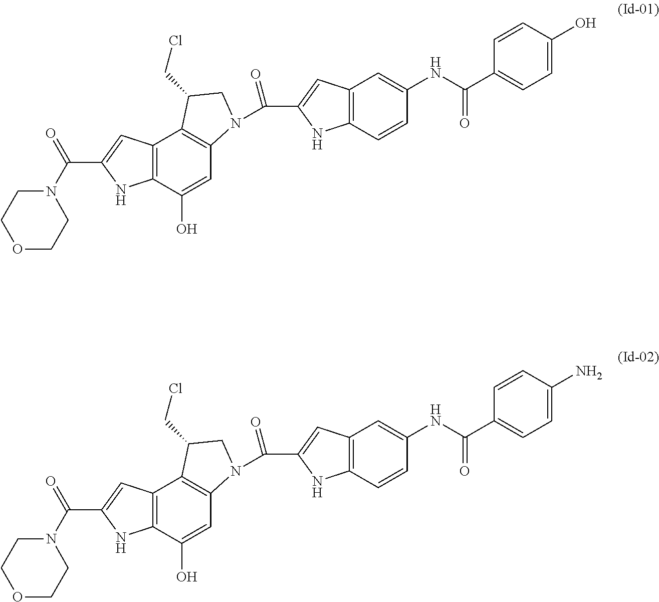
C12=C(C(O)=CC3=C1C(CCl)CN3C(C1=CC3=C(N1)C=CC(NC(C1=CC=C(O)C=C1)=O)=C3)=O)NC(C(N1CCOCC1)=O)=C2.C12=C(C(O)=CC3=C1C(CCl)CN3C(C1=CC3=C(N1)C=CC(NC(C1=CC=C(N)C=C1)=O)=C3)=O)NC(C(N1CCOCC1)=O)=C2
